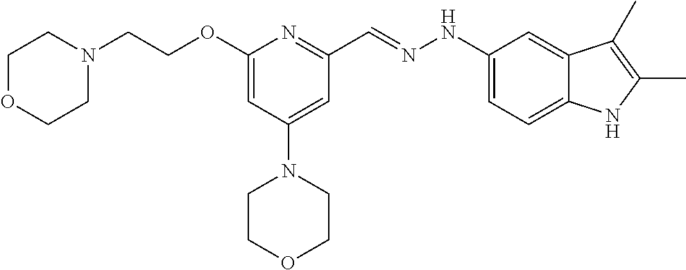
N1(CCOC2=CC(N3CCOCC3)=CC(C=NNC3=CC=C4C(=C3)C(C)=C(C)N4)=N2)CCOCC1
